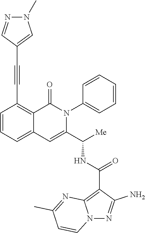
C1=CC=C2C(=C1C#CC1=CN(C)N=C1)C(=O)N(C1=CC=CC=C1)C(C([Me])NC(C1=C3N(N=C1N)C=CC(C)=N3)=O)=C2
